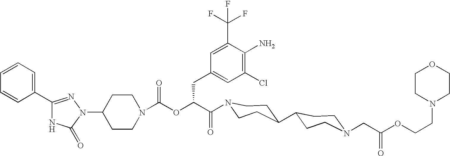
N1(C2CCN(C(OC(C(=O)N3CCC(C4CCN(CC(OCCN5CCOCC5)=O)CC4)CC3)CC3=CC(Cl)=C(N)C(C(F)(F)F)=C3)=O)CC2)N=C(C2=CC=CC=C2)NC1=O
